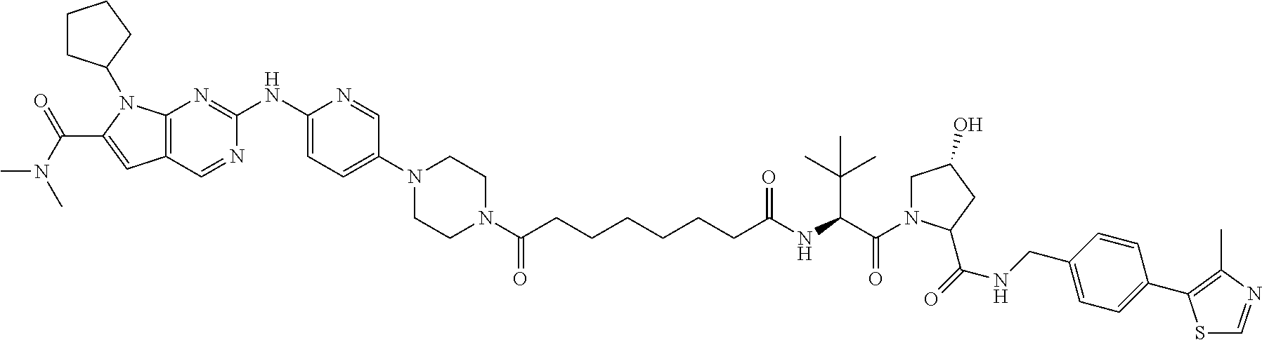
C12=C(N=C(NC3=CC=C(N4CCN(C(CCCCCCC(NC(C(=O)N5CC(O)CC5C(NCC5=CC=C(C6=C(C)N=CS6)C=C5)=O)C(C)(C)C)=O)=O)CC4)C=N3)N=C1)N(C1CCCC1)C(C(N(C)C)=O)=C2
